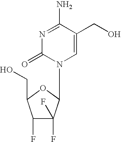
C1=C(CO)C(N)=NC(=O)N1C1C(F)(F)C(F)C(CO)O1
